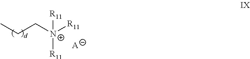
CCC[N+]([R11])([R11])[R11].[A]
